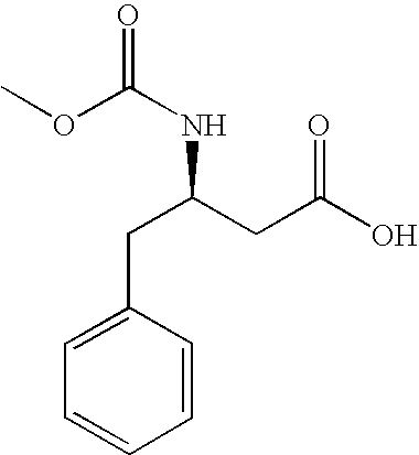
C1=C(CC(NC(=O)OC)CC(O)=O)C=CC=C1
